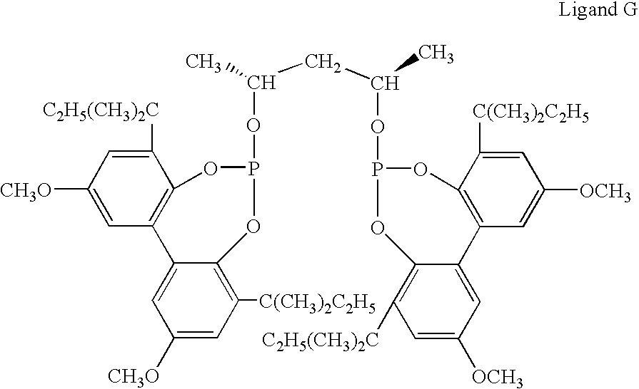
C(C(OP1OC2=C([C(CH3)2C2H5])C=C([CH3O])C=C2C2=C(C([C2H5(CH3)2C])=CC([CH3O])=C2)O1)C)C(OP1OC2=C(C=C([OCH3])C=C2[C(CH3)2C2H5])C2=CC([OCH3])=CC([C2H5(CH3)2C])=C2O1)C
